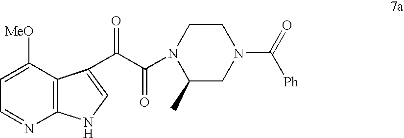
C12=C(C([MeO])=CC=N1)C(C(C(N1C(C)CN(C(=O)[Ph])CC1)=O)=O)=CN2
